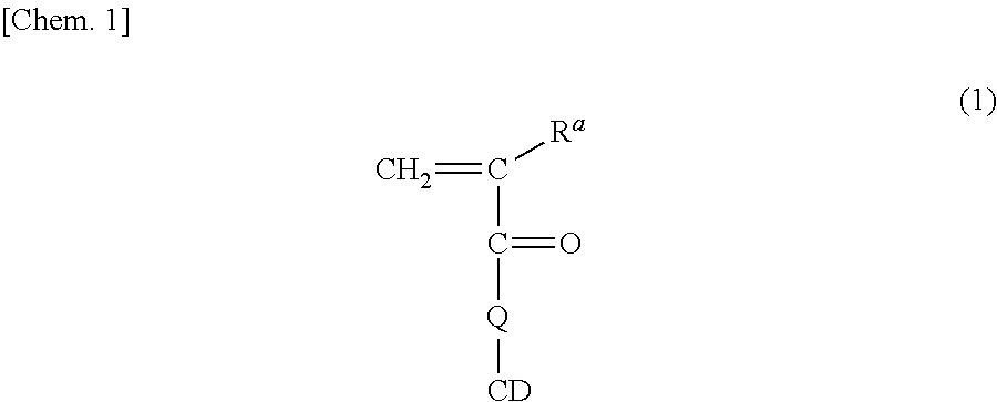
C(C([Q][CD])=O)(=C)[Ra]
